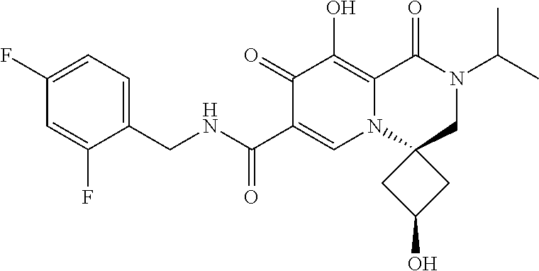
C1(F)=CC=C(CNC(C2=CN3C4(CN(C(C)C)C(=O)C3=C(O)C2=O)CC(O)C4)=O)C(F)=C1
